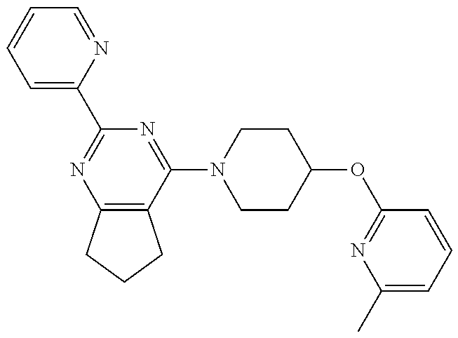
C12=C(C(N3CCC(OC4=NC(C)=CC=C4)CC3)=NC(C3=CC=CC=N3)=N1)CCC2
